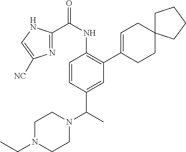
C1=CC(C(N2CCN(CC)CC2)C)=CC(C2=CCC3(CC2)CCCC3)=C1NC(C1=NC([NC])=CN1)=O
